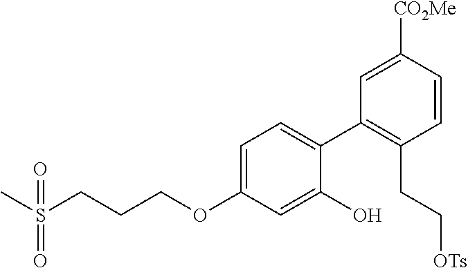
C1=C(OCCCS(C)(=O)=O)C=C(O)C(C2=C(CC[OTs])C=CC([CO2Me])=C2)=C1
